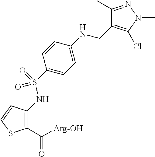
C1(C([Arg-OH])=O)=C(NS(C2=CC=C(NCC3=C(Cl)N(C)N=C3C)C=C2)(=O)=O)C=CS1
